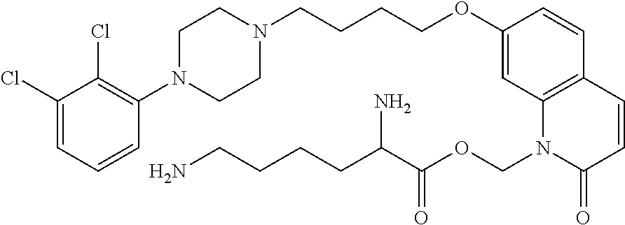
C1(Cl)=CC=CC(N2CCN(CCCCOC3=CC4=C(C=C3)C=CC(=O)N4COC(C(CCCCN)N)=O)CC2)=C1Cl
